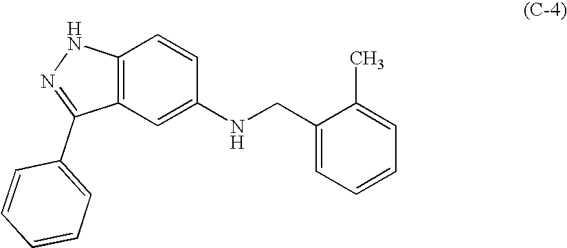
C12=C(C=C(NCC3=CC=CC=C3C)C=C1)C(C1=CC=CC=C1)=NN2
